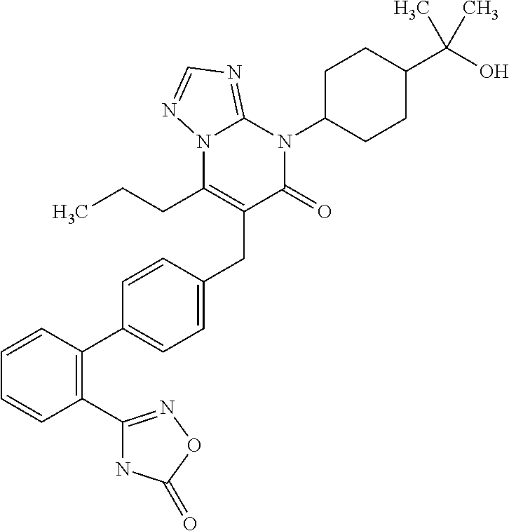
C1=CC(C2=CC=C(CC3=C(CCC)N4C(=NC=N4)N(C4CCC(C(O)(C)C)CC4)C3=O)C=C2)=C(C2=NOC(=O)N2)C=C1
